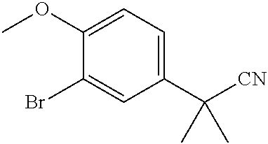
C1(OC)=CC=C(C([CN])(C)C)C=C1Br
